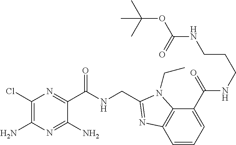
C1(Cl)=C(N)N=C(N)C(C(NCC2=NC3=C(C(C(NCCCNC(=O)OC(C)(C)C)=O)=CC=C3)N2CC)=O)=N1
